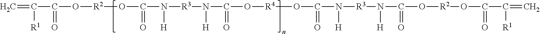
C=C(C(O[R2]OC(=O)N([H])[R3]N([H])C(=O)O[R4]OC(=O)N([H])[R3]N([H])C(=O)O[R2]OC(=O)C(=C)[R1])=O)[R1]
